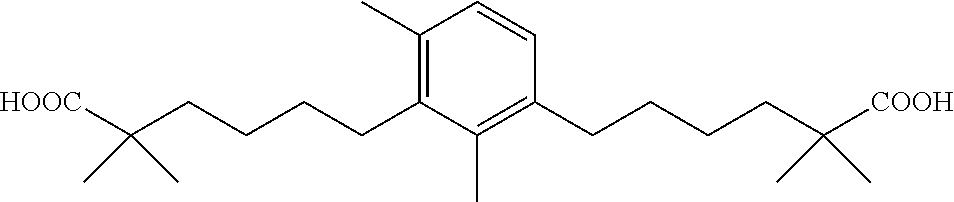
C1=CC(CCCCC(C)(C)[COOH])=C(C)C(CCCCC(C)(C)[HOOC])=C1C
